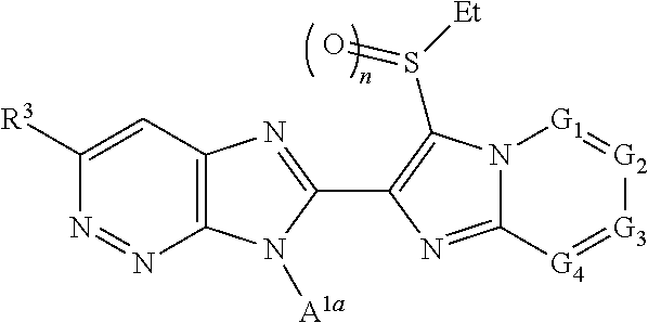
C1([R3])=CC2=C(N=N1)N([A1a])C(C1=C(S(=O)[Et])N3C(=N1)[G4]=[G3][G2]=[G1]3)=N2
